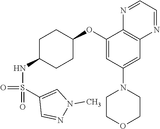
C1(OC2CCC(NS(C3=CN(C)N=C3)(=O)=O)CC2)=CC(N2CCOCC2)=CC2=C1N=CC=N2
